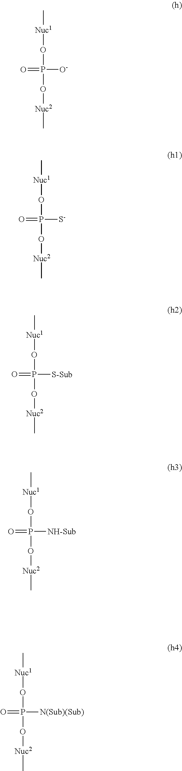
C[Nuc1]OP(O[Nuc2]C)([O-])=O.C[Nuc1]OP(O[Nuc2]C)([S-])=O.C[Nuc1]OP(O[Nuc2]C)([S-Sub])=O.C[Nuc1]OP(O[Nuc2]C)([NH-Sub])=O.C[Nuc1]OP(O[Nuc2]C)([N(Sub)(Sub)])=O
